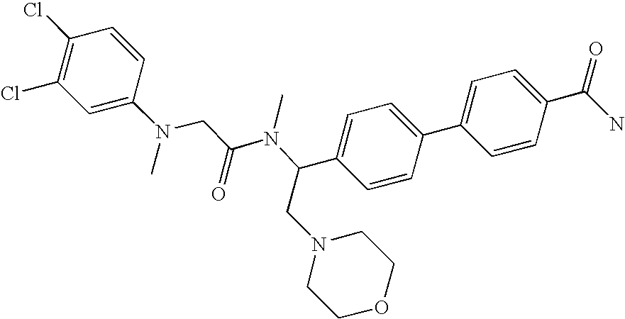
C1=C(N(CC(N(C(C2=CC=C(C3=CC=C(C(N)=O)C=C3)C=C2)CN2CCOCC2)C)=O)C)C=CC(Cl)=C1Cl
